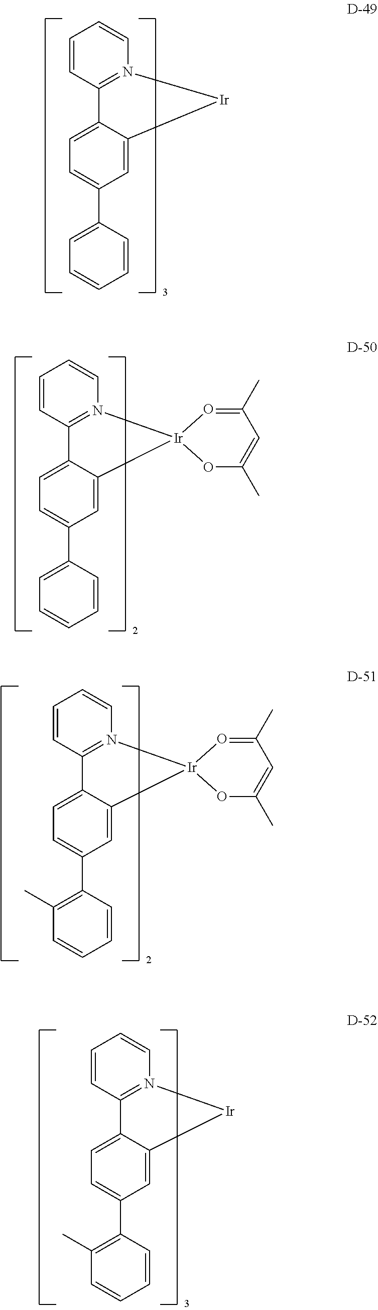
C1(C2=CC=C3C4=N(C=CC=C4)[Ir]C3=C2)=CC=CC=C1.C1(C2=CC=C3C4=N(C=CC=C4)[Ir]4(C3=C2)OC(C)=CC(C)=O4)=CC=CC=C1.C1(C2=CC=C3C4=N(C=CC=C4)[Ir]4(C3=C2)OC(C)=CC(C)=O4)=C(C)C=CC=C1.C1(C2=CC=C3C4=N(C=CC=C4)[Ir]C3=C2)=C(C)C=CC=C1
